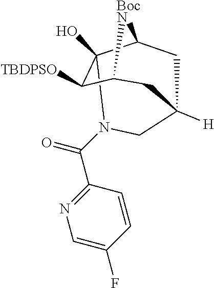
C12(O)C([TBDPSO])C3[BocN]C1CC([H])(C3)CN2C(C1=NC=C(F)C=C1)=O
